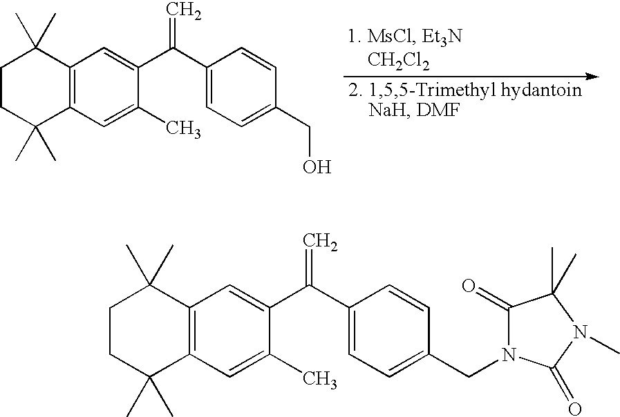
C12=C(C=C(C)C(C(C3=CC=C(CO)C=C3)=C)=C1)C(C)(C)CCC2(C)C.C12=C(C=C(C)C(C(C3=CC=C(CN4C(=O)C(C)(C)N(C)C4=O)C=C3)=C)=C1)C(C)(C)CCC2(C)C
